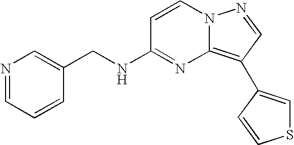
N1=CC=CC(CNC2=NC3=C(C4=CSC=C4)C=NN3C=C2)=C1
